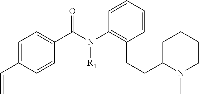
C1=C(C=C)C=CC(C(N(C2=C(CCC3N(C)CCCC3)C=CC=C2)[R1])=O)=C1
